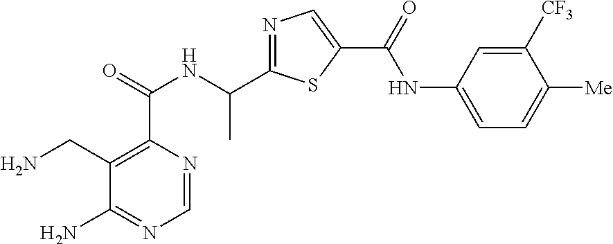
C1=NC(C(=O)NC(C2=NC=C(C(=O)NC3=CC=C([Me])C([CF3])=C3)S2)C)=C(CN)C(N)=N1
